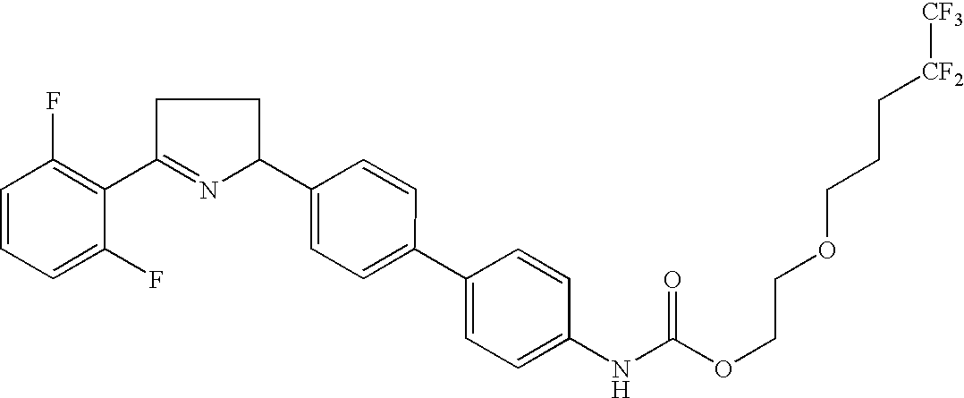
C1=CC=C(F)C(C2=NC(C3=CC=C(C4=CC=C(NC(OCCOCCC[CF2][CF3])=O)C=C4)C=C3)CC2)=C1F
